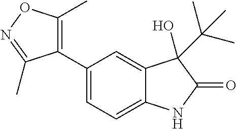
C1=C(C2=C(C)ON=C2C)C=C2C(=C1)NC(=O)C2(O)C(C)(C)C
